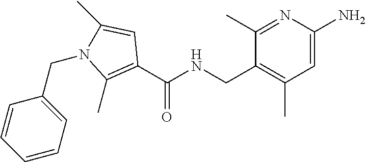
C1=C(N)N=C(C)C(CNC(C2=C(C)N(CC3=CC=CC=C3)C(C)=C2)=O)=C1C
